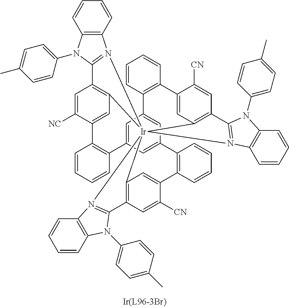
C1=CC2=C(C=C1)C1=CC3=C(C=C1[CN])C1=N([Ir]3456C3=C(C=C([CN])C(=C3)C3=C(C7=CC(=CC2=C7)C2=C(C=CC=C2)C2=CC4=C(C=C2[NC])C2=N5C4=C(N2C2=CC=C(C)C=C2)C=CC=C4)C=CC=C3)C2=N6C3=C(C=CC=C3)N2C2=CC=C(C)C=C2)C2=C(C=CC=C2)N1C1=CC=C(C)C=C1
